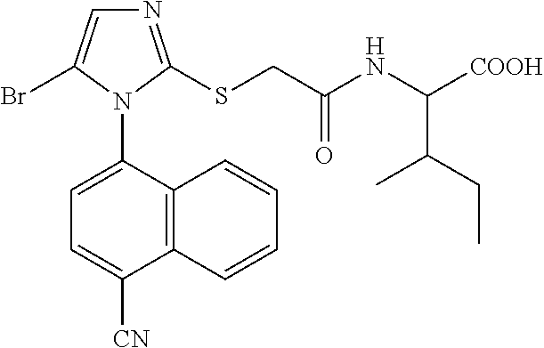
C12=C(C(N3C(Br)=CN=C3SCC(NC([COOH])C(CC)C)=O)=CC=C1[CN])C=CC=C2
